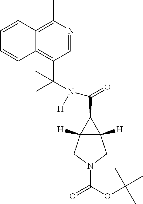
N(C(=O)C1C2([H])C1([H])CN(C(=O)OC(C)(C)C)C2)(C(C1=C2C=CC=CC2=C(C)N=C1)(C)C)[H]
